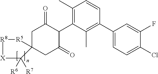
C1C2(CC(=O)C(C3=C(C)C=CC(C4=CC=C(Cl)C(F)=C4)=C3C)C1=O)[R5][R8][X]C2([R6])[R7]
